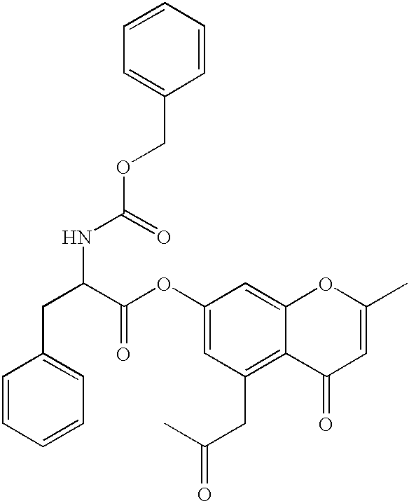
C1=CC=CC=C1COC(NC(CC1=CC=CC=C1)C(OC1=CC(CC(C)=O)=C2C(=C1)OC(C)=CC2=O)=O)=O
